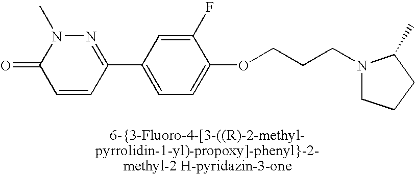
N1=C(C2=CC=C(OCCCN3CCCC3C)C(F)=C2)C=CC(=O)N1C
